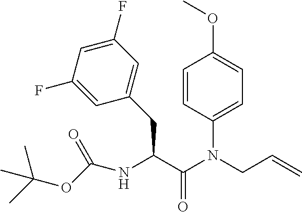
C1(N(C(C(NC(OC(C)(C)C)=O)CC2=CC(F)=CC(F)=C2)=O)CC=C)=CC=C(OC)C=C1
